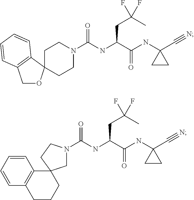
C1OC2(C3=C1C=CC=C3)CCN(C(NC(C(NC1(C#N)CC1)=O)CC(C)(F)F)=O)CC2.C(NC(C(NC1(C#N)CC1)=O)CC(C)(F)F)(=O)N1CC2(CC1)CCCC1=C2C=CC=C1
